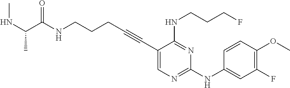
C1(C#CCCCNC(=O)C(NC)C)=CN=C(NC2=CC(F)=C(OC)C=C2)N=C1NCCCF
